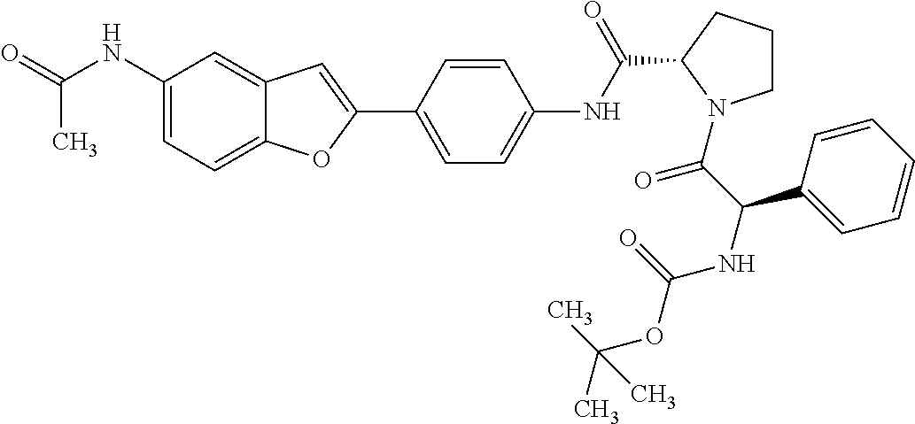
C(NC1=CC=C2C(=C1)C=C(C1=CC=C(NC(=O)C3CCCN3C(C(NC(OC(C)(C)C)=O)C3=CC=CC=C3)=O)C=C1)O2)(=O)C
